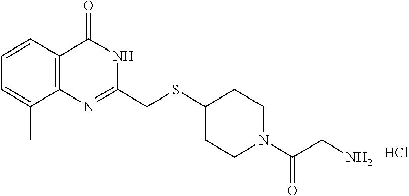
S(C1CCN(C(=O)CN)CC1)CC1=NC2=C(C=CC=C2C)C(=O)N1.Cl
